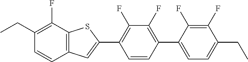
CCC1=C(F)C2=C(C=C1)C=C(C1=C(F)C(F)=C(C3=CC=C(CC)C(F)=C3F)C=C1)S2
